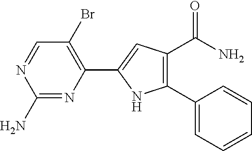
C1(N)=NC(C2=CC(C(=O)N)=C(C3=CC=CC=C3)N2)=C(Br)C=N1
